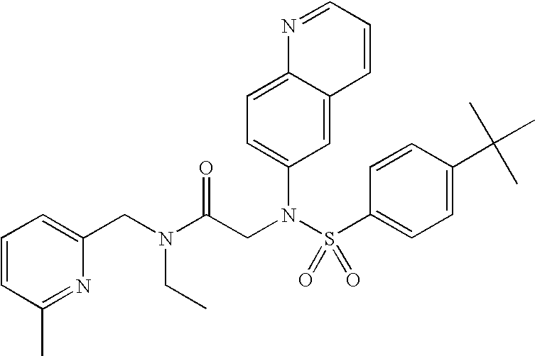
N1=C(C)C=CC=C1CN(CC)C(CN(S(C1=CC=C(C(C)(C)C)C=C1)(=O)=O)C1=CC=C2C(=C1)C=CC=N2)=O
